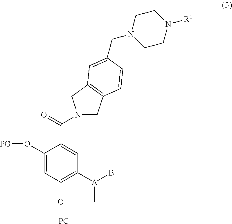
C1(O[PG])=CC(O[PG])=C([A](B)C)C=C1C(N1CC2=C(C1)C=C(CN1CCN([R1])CC1)C=C2)=O
